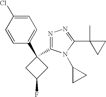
C1=C(Cl)C=CC(C2(C3=NN=C(C4(C)CC4)N3C3CC3)CC(F)C2)=C1
